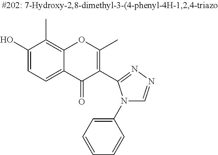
C1(O)=CC=C2C(=C1C)OC(C)=C(C1=NN=CN1C1=CC=CC=C1)C2=O
